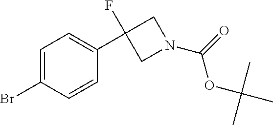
C1=C(Br)C=CC(C2(F)CN(C(OC(C)(C)C)=O)C2)=C1
